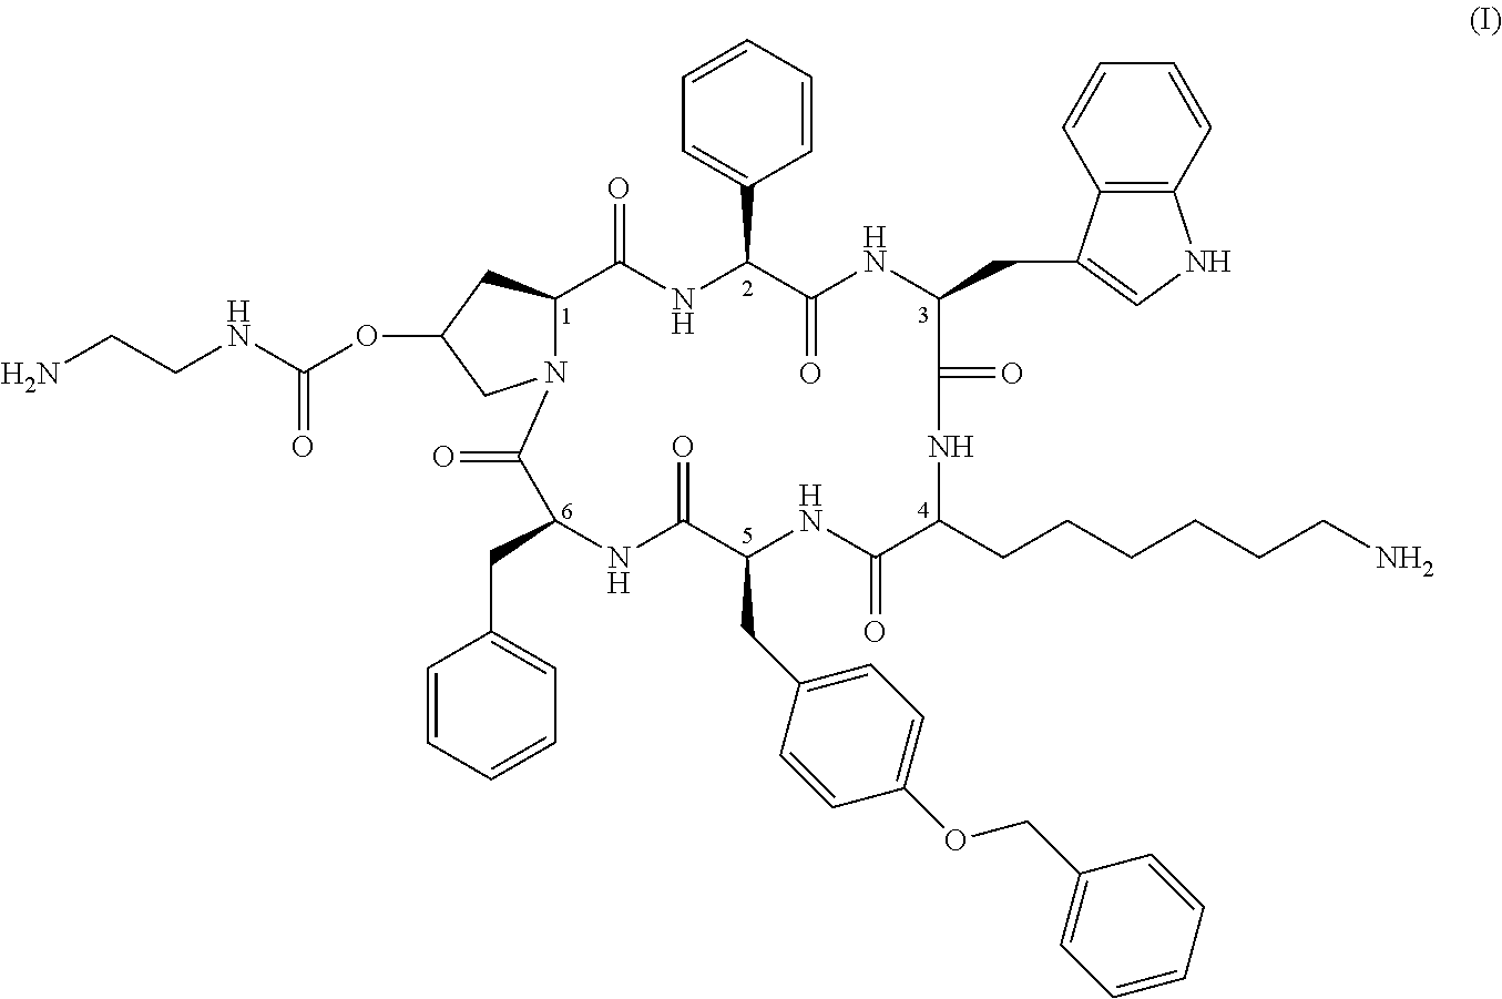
N12C(CC(OC(=O)NCCN)C1)C(=O)NC(C1=CC=CC=C1)C(=O)NC(CC1=CNC3=C1C=CC=C3)C(=O)NC(CCCCCCN)C(=O)NC(CC1=CC=C(OCC3=CC=CC=C3)C=C1)C(=O)NC(CC1=CC=CC=C1)C2=O
